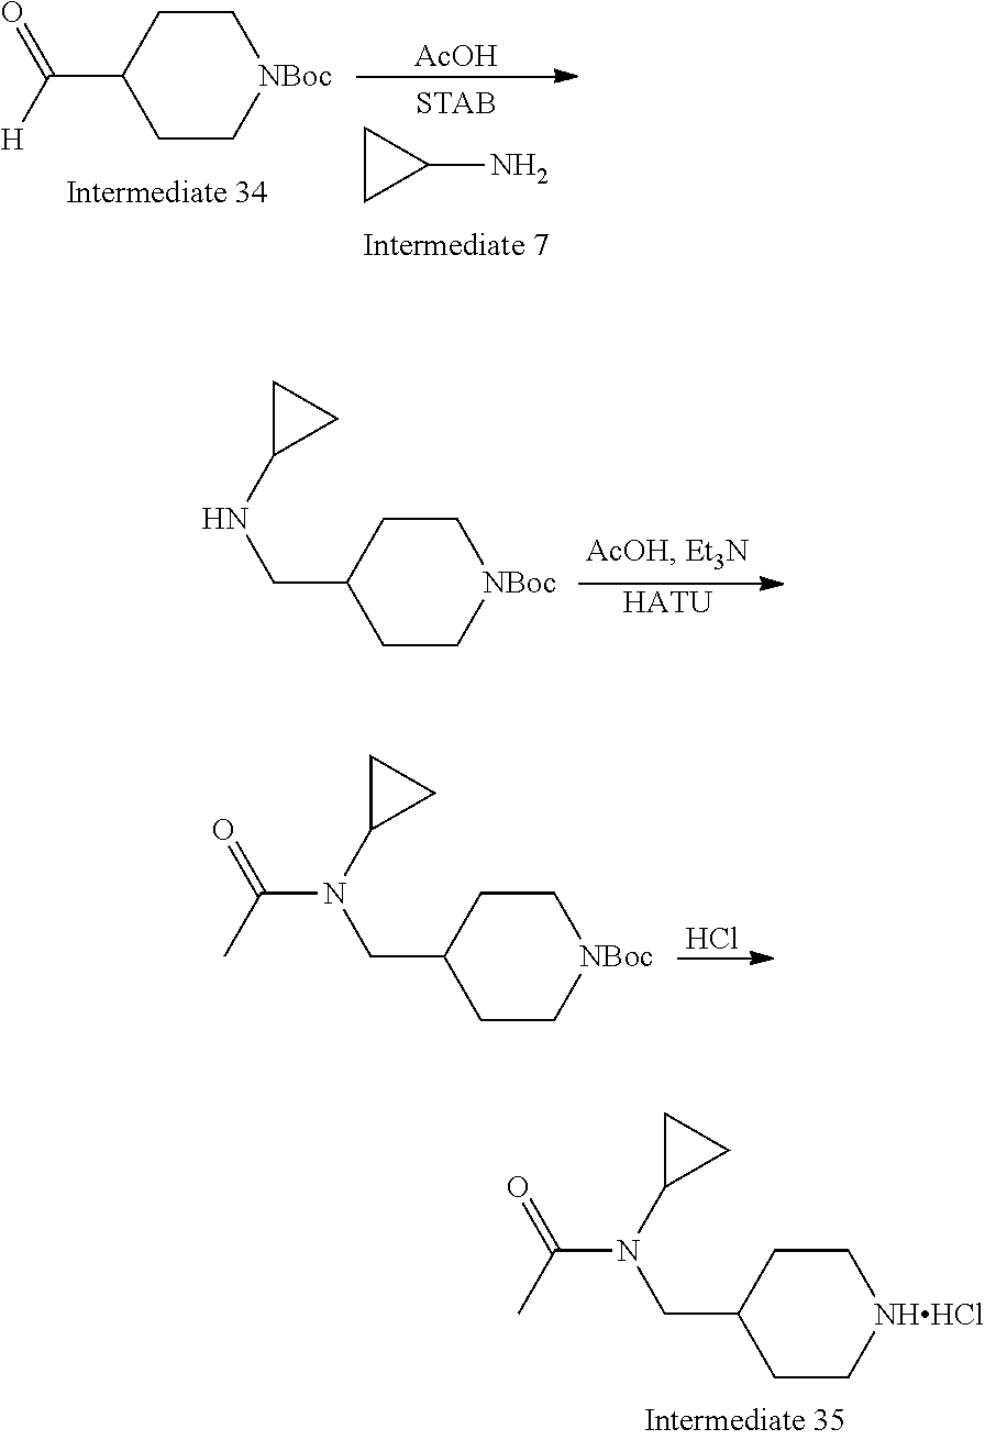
C1CC(CN(C2CC2)C(=O)C)CC[NHHCl]1.C1CC(C(=O)[H])CC[NBoc]1.C1CC1N.[AcOH].C1CC(CNC2CC2)CC[NBoc]1.[HATU].C1CC(CN(C2CC2)C(=O)C)CC[NBoc]1.Cl
